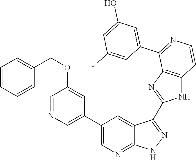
C1=NC=C(C2=CN=C3C(=C2)C(C2=NC4=C(N2)C=CN=C4C2=CC(O)=CC(F)=C2)=NN3)C=C1OCC1=CC=CC=C1
